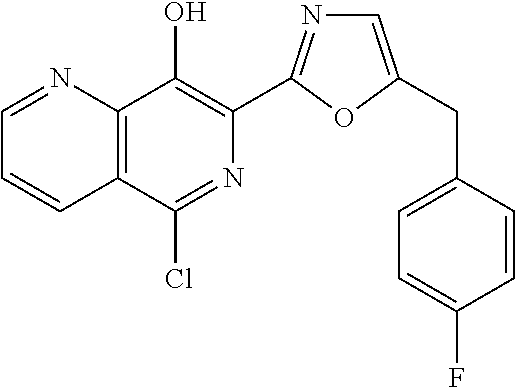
C1=NC2=C(C=C1)C(Cl)=NC(C1=NC=C(CC3=CC=C(F)C=C3)O1)=C2O
